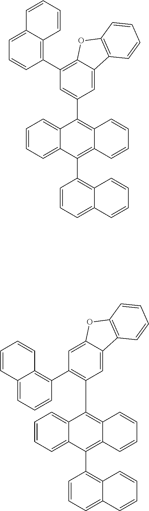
C1=CC=C2C(=C1)C(C1=CC(C3=C4C(=CC=C3)C=CC=C4)=C3C(=C1)C1=C(O3)C=CC=C1)=C1C(=C2C2=C3C(=CC=C2)C=CC=C3)C=CC=C1.C1=CC=C2C(=C1)C(C1=C(C3=C4C(=CC=C3)C=CC=C4)C=C3C(=C1)C1=C(O3)C=CC=C1)=C1C(=C2C2=C3C(=CC=C2)C=CC=C3)C=CC=C1
